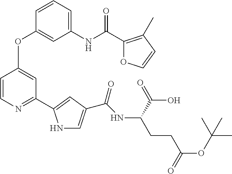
C1=C(NC(C2=C(C)C=CO2)=O)C=C(OC2=CC(C3=CC(C(NC(CCC(OC(C)(C)C)=O)C(=O)O)=O)=CN3)=NC=C2)C=C1
